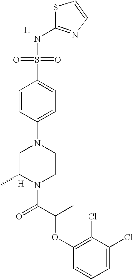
[H].C1(NS(=O)(=O)C2=CC=C(N3CC(C)N(C(C(OC4=C(Cl)C(Cl)=CC=C4)C)=O)CC3)C=C2)=NC=CS1.[H]
